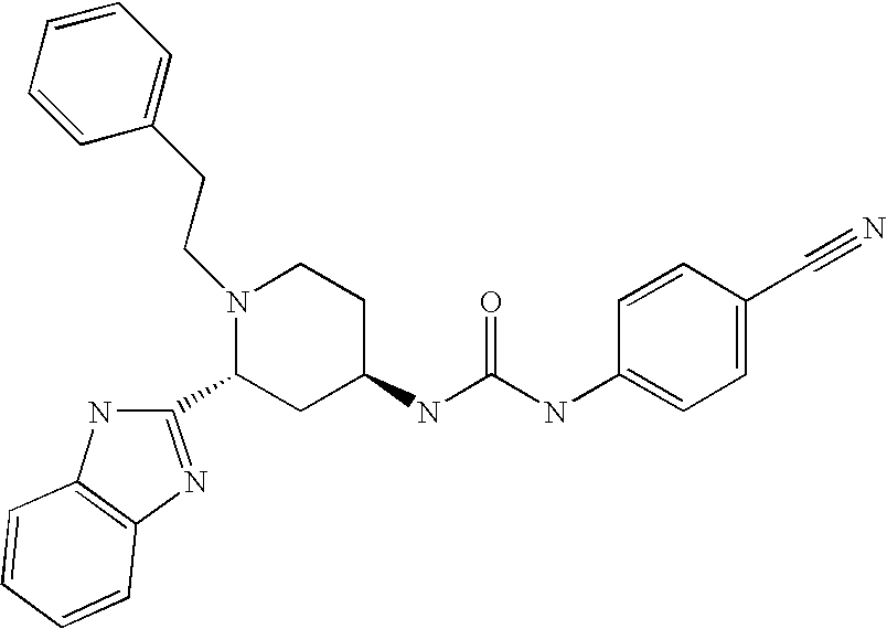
C1(C2CC(NC(NC3=CC=C(C#N)C=C3)=O)CCN2CCC2=CC=CC=C2)=NC2=C(N1)C=CC=C2
